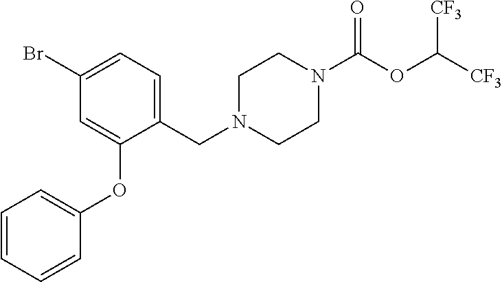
C1=CC=CC(OC2=CC(Br)=CC=C2CN2CCN(C(=O)OC([CF3])[CF3])CC2)=C1
